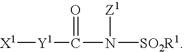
[X1][Y1]C(N([SO2R1])[Z1])=O
